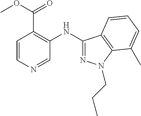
C1=CN=CC(NC2=NN(CCC)C3=C2C=CC=C3C)=C1C(OC)=O
